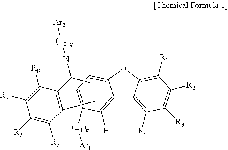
C12=C([H])C([(L1)p][Ar1])=CC=C1OC1=C([R1])C([R2])=C([R3])C([R4])=C21.CC(N[(L2)q][Ar2])C1=C(C)C([R5])=C([R6])C([R7])=C1[R8]
